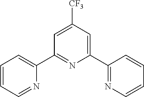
C1=CC=NC(C2=NC(C3=NC=CC=C3)=CC([CF3])=C2)=C1
